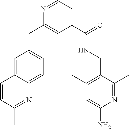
C1=CC(C)=NC2=CC=C(CC3=CC(C(=O)NCC4=C(C)C=C(N)N=C4C)=CC=N3)C=C12
